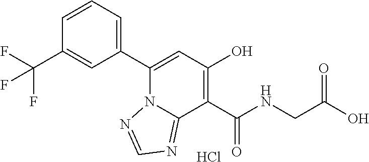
C1=CC=C(C2=CC(O)=C(C(NCC(O)=O)=O)C3=NC=NN23)C=C1C(F)(F)F.Cl
